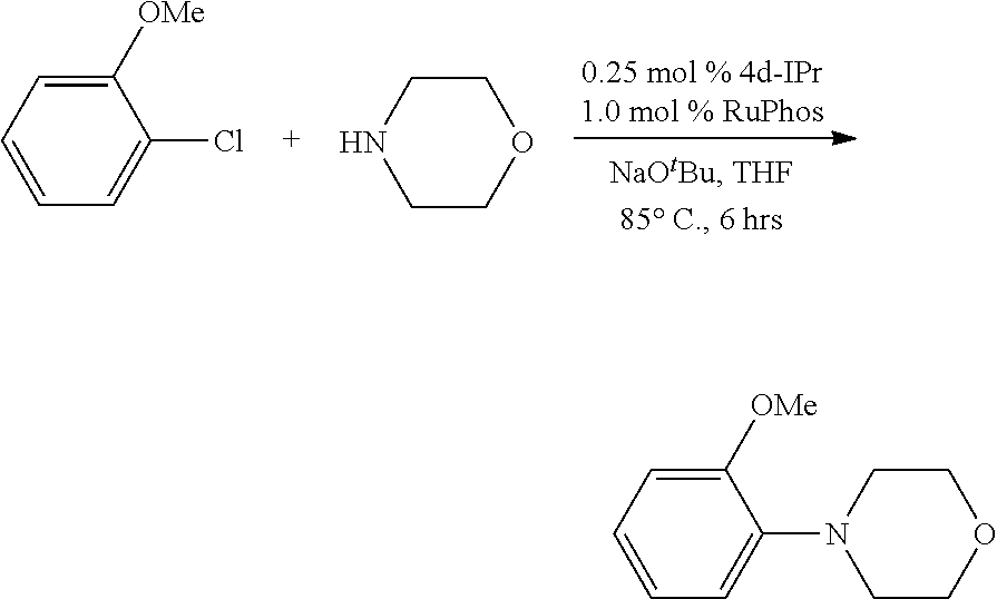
C1([OMe])=CC=CC=C1Cl.C1CNCCO1.C1([OMe])=CC=CC=C1N1CCOCC1
